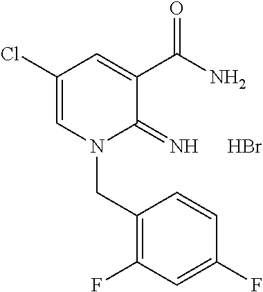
C1(Cl)=CN(CC2=C(F)C=C(F)C=C2)C(=N)C(C(N)=O)=C1.Br
